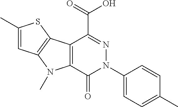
C1(C)=CC2=C(S1)C1=C(N2C)C(=O)N(C2=CC=C(C)C=C2)N=C1C(=O)O
